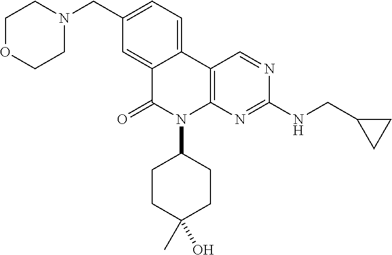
C1OCCN(CC2=CC=C3C(=C2)C(=O)N(C2CCC(O)(C)CC2)C2=C3C=NC(NCC3CC3)=N2)C1
